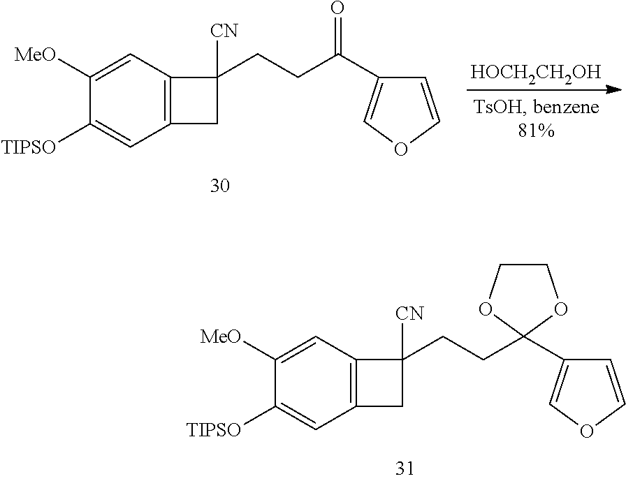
C12=C(C=C([MeO])C([TIPSO])=C1)C([CN])(CCC1(C3=COC=C3)OCCO1)C2.C12=C(C=C([MeO])C([TIPSO])=C1)C([CN])(CCC(=O)C1=COC=C1)C2.[HOCH2CH2OH]
